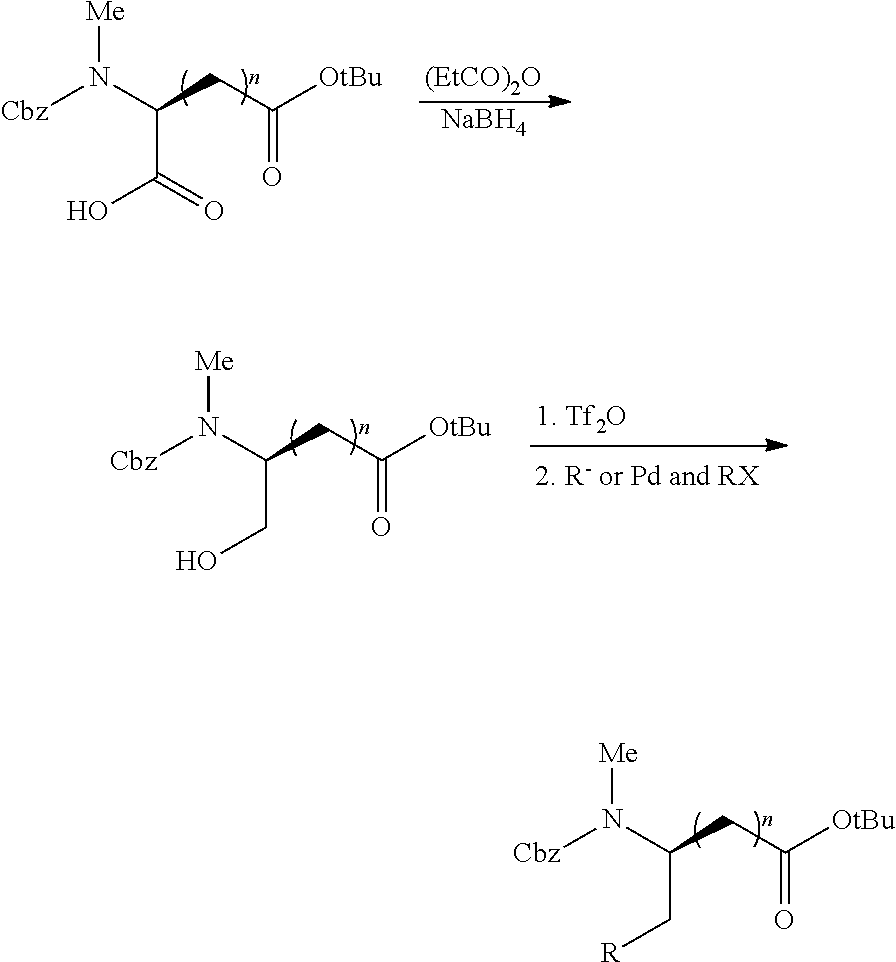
[(EtCO)2O].[NaBH4].[Cbz]N(C(CC([OtBu])=O)C(O)=O)[Me].[Cbz]N(C(CC([OtBu])=O)CO)[Me].[Cbz]N(C(CC([OtBu])=O)C[R])[Me]
